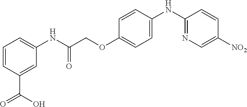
C1=CC(C(=O)O)=CC(NC(COC2=CC=C(NC3=NC=C([NO2])C=C3)C=C2)=O)=C1
